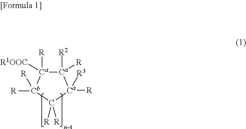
[Ca]1([R2])([R])[Ca]([R])([R1OOC])[Cb]([R])([R])C([R])([R])[Ca]1([R])[R3]
